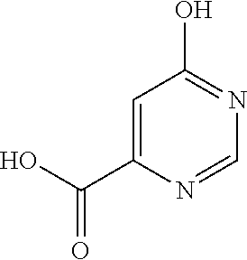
C1=C(C(=O)O)N=CN=C1O
